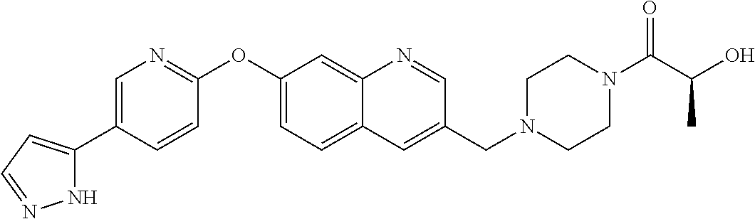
N1C(C2=CN=C(OC3=CC=C4C(=C3)N=CC(CN3CCN(C(C(O)C)=O)CC3)=C4)C=C2)=CC=N1
